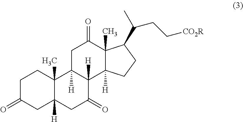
C1C(=O)CC2([H])C(C)(C1)C1([H])C([H])(C(=O)C2)C2([H])C(C)(C(=O)C1)C(C(C)CC[CO2R])CC2
